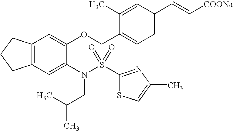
C12=C(C=C(N(S(C3=NC(C)=CS3)(=O)=O)CC(C)C)C(OCC3=CC=C(C=C[COONa])C=C3C)=C1)CCC2
